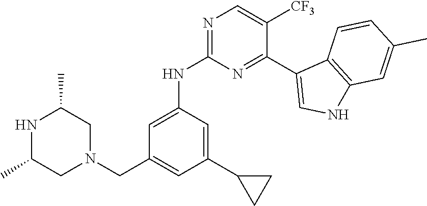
N1C(C)CN(CC2=CC(C3CC3)=CC(NC3=NC=C([CF3])C(C4=CNC5=C4C=CC(C)=C5)=N3)=C2)CC1C
